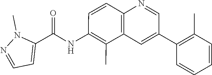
C1=CC2=C(C(C)=C1NC(C1=CC=NN1C)=O)C=C(C1=C(C)C=CC=C1)C=N2
